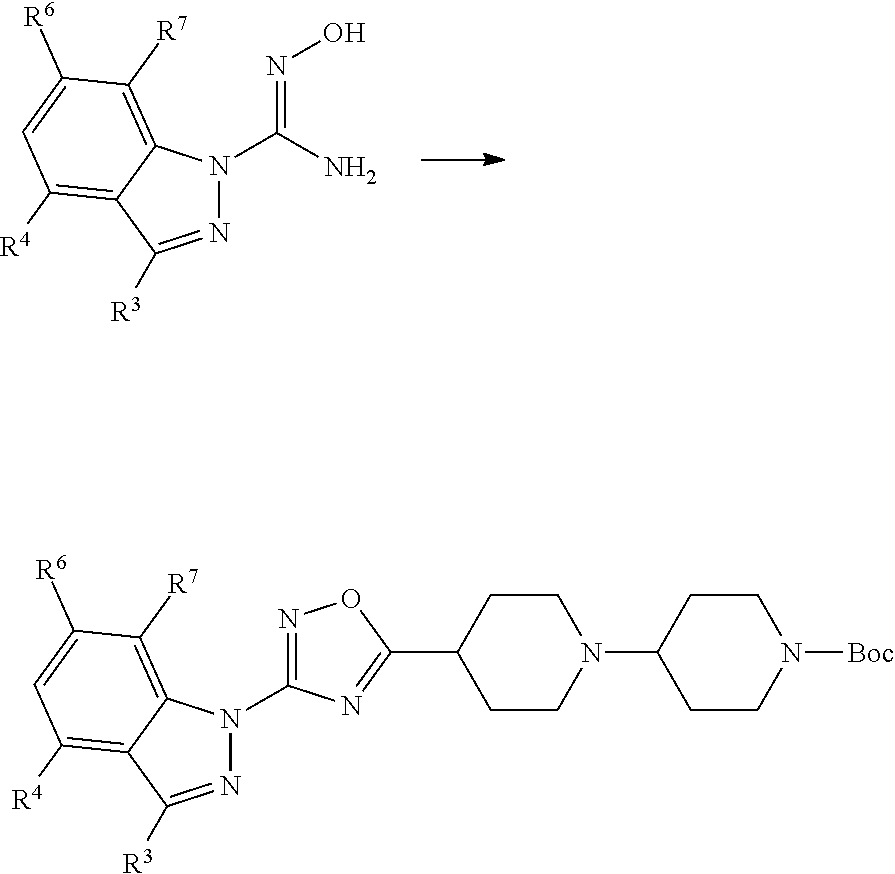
N1=C([R3])C2=C([R4])C=C([R6])C([R7])=C2N1C(=NO)N.N1=C([R3])C2=C([R4])C=C([R6])C([R7])=C2N1C1=NOC(C2CCN(C3CCN([Boc])CC3)CC2)=N1
